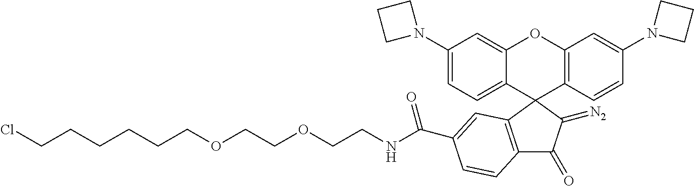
N(CCOCCOCCCCCCCl)C(C1=CC2=C(C(=O)C(=[N2])C23C2=CC=C(N4CCC4)C=C2OC2=C3C=CC(N3CCC3)=C2)C=C1)=O
